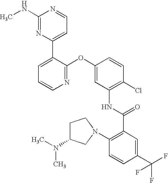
C1(NC)=NC(C2=CC=CN=C2OC2=CC(NC(C3=C(N4CC(N(C)C)CC4)C=CC(C(F)(F)F)=C3)=O)=C(Cl)C=C2)=CC=N1
